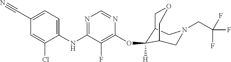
C1(NC2=NC=NC(OC3([H])C4COCC3CN(CC(F)(F)F)C4)=C2F)=CC=C(C#N)C=C1Cl
